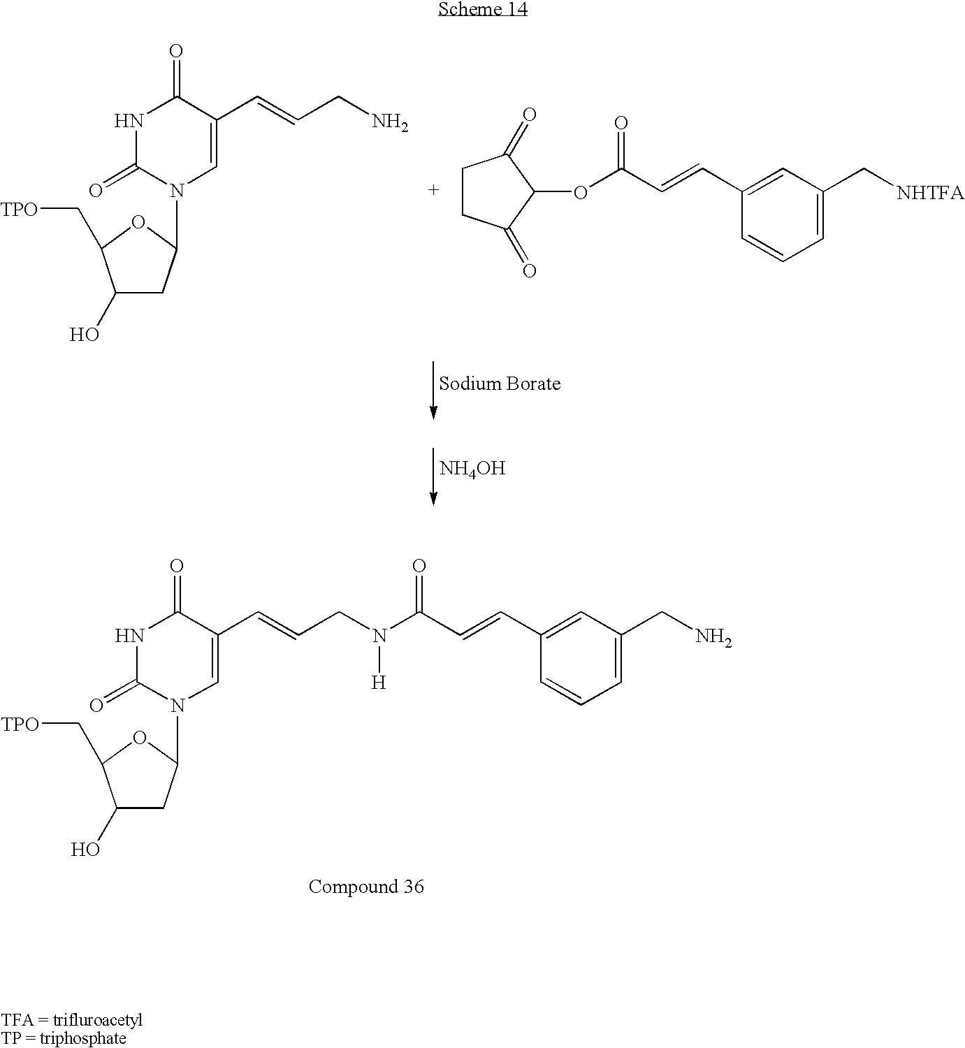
N1C(=O)N(C2CC(O)C(C[TPO])O2)C=C(C=CCN)C1=O.C1CC(=O)C(OC(C=CC2=CC(C[NHTFA])=CC=C2)=O)C1=O.[NH4OH].N1C(=O)N(C2CC(O)C(C[TPO])O2)C=C(C=CCN([H])C(=O)C=CC2=CC(CN)=CC=C2)C1=O
